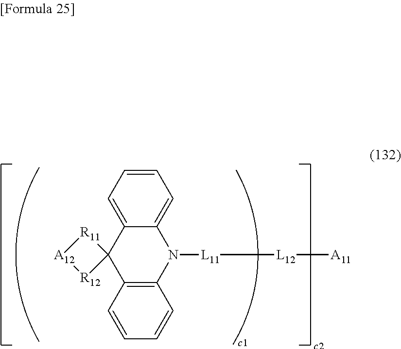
C1=C2C(=CC=C1)N([L11][L12][A11])C1=C(C23[R11][A12][R12]3)C=CC=C1
